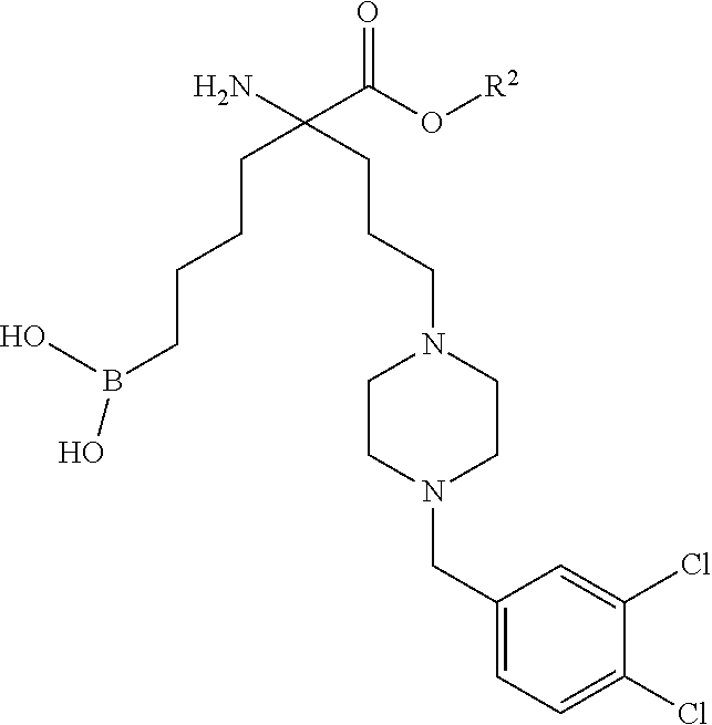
OB(O)CCCCC(CCCN1CCN(CC2=CC=C(Cl)C(Cl)=C2)CC1)(N)C(O[R2])=O
